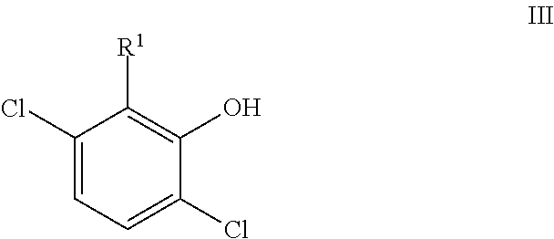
C1(Cl)=CC=C(Cl)C(O)=C1[R1]
